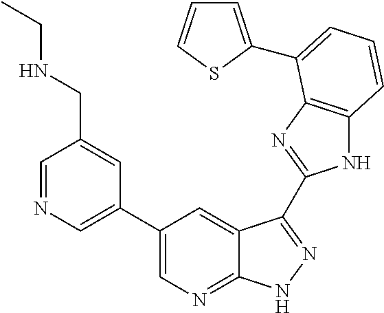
C1(C2=CN=C3C(=C2)C(C2=NC4=C(N2)C=CC=C4C2=CC=CS2)=NN3)=CN=CC(CNCC)=C1
